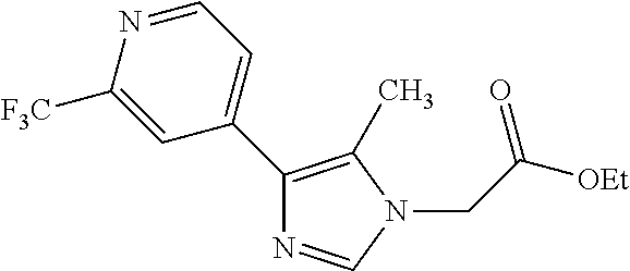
C1=NC([F3C])=CC(C2=C(C)N(CC(=O)[OEt])C=N2)=C1
